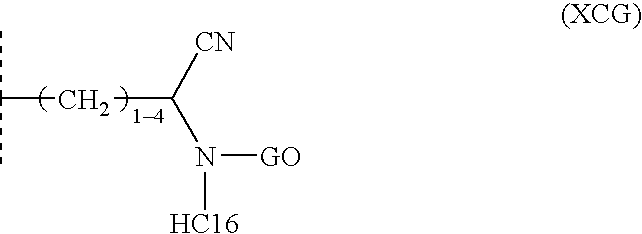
C(CC([CN])N([HC16])[GO])(C)C
